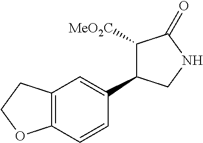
C1([MeO2C])C(C2=CC3=C(C=C2)OCC3)CNC1=O
